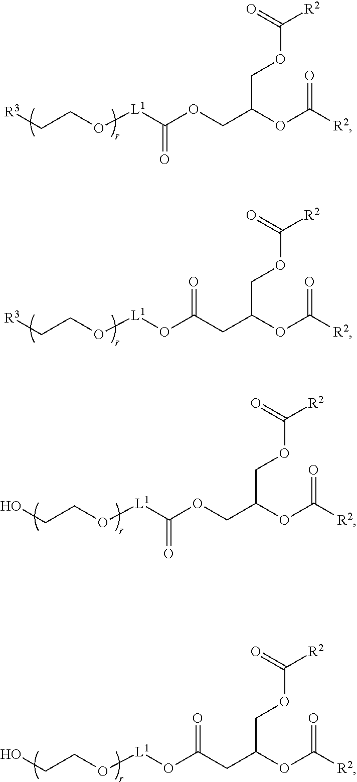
[R3]CCO[L1]C(OCC(OC([R2])=O)COC([R2])=O)=O.[R3]CCO[L1]OC(CC(OC([R2])=O)COC([R2])=O)=O.OCCO[L1]C(OCC(OC([R2])=O)COC([R2])=O)=O.OCCO[L1]OC(CC(OC([R2])=O)COC([R2])=O)=O
